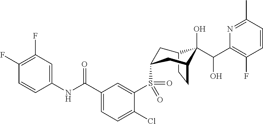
C12CCC(CC(S(C3=CC(C(NC4=CC(F)=C(F)C=C4)=O)=CC=C3Cl)(=O)=O)C1)C2(O)C(C1=C(F)C=CC(C)=N1)O
